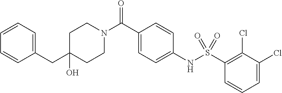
C1CN(C(C2=CC=C(NS(=O)(=O)C3=C(Cl)C(Cl)=CC=C3)C=C2)=O)CCC1(O)CC1=CC=CC=C1
